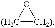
O1[(H2C][CH2)]1
